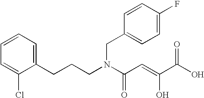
C1=CC=C(CCCN(C(C=C(C(O)=O)O)=O)CC2=CC=C(F)C=C2)C(Cl)=C1
